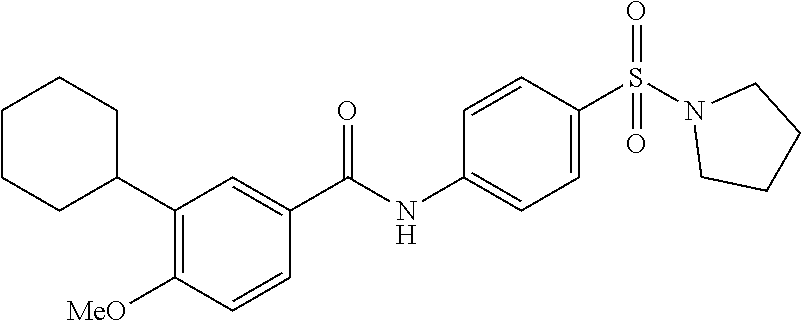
C1(C2CCCCC2)=C([MeO])C=CC(C(NC2=CC=C(S(N3CCCC3)(=O)=O)C=C2)=O)=C1
